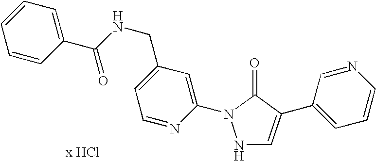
N1C=C(C2=CC=CN=C2)C(=O)N1C1=CC(CNC(=O)C2=CC=CC=C2)=CC=N1
